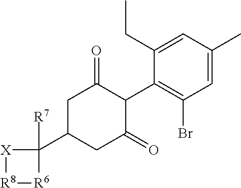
C1=C(C)C=C(CC)C(C2C(=O)CC(C3([R7])[X][R8][R6]3)CC2=O)=C1Br
